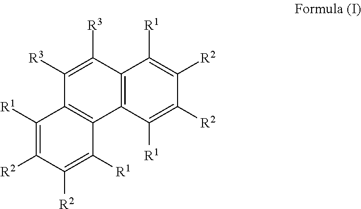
C12=C(C([R1])=C([R2])C([R2])=C1[R1])C1=C(C([R3])=C2[R3])C([R1])=C([R2])C([R2])=C1[R1]
